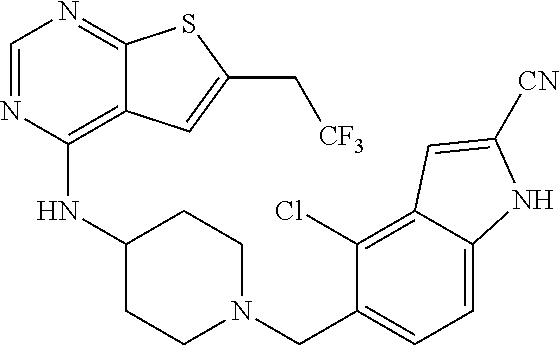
C1=NC(NC2CCN(CC3=CC=C4C(=C3Cl)C=C([CN])N4)CC2)=C2C(=N1)SC(C[CF3])=C2
